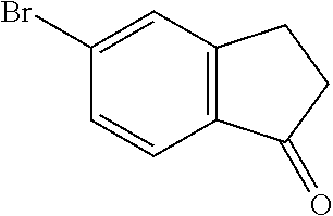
C1(Br)=CC2=C(C=C1)C(=O)CC2
